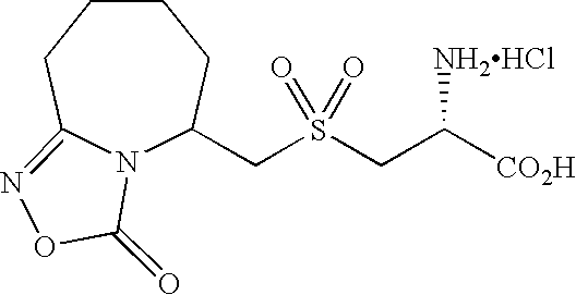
N12C(CS(CC([CO2H])[NH2HCl])(=O)=O)CCCCC1=NOC2=O
